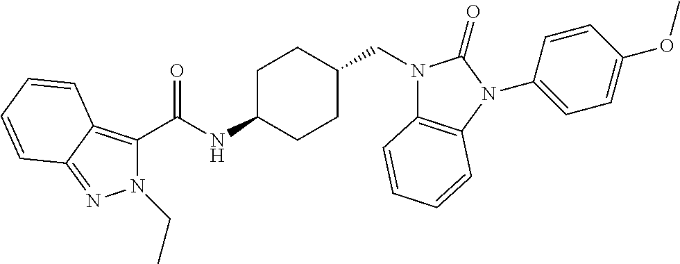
N1(CC)C(C(NC2CCC(CN3C4=C(N(C5=CC=C(OC)C=C5)C3=O)C=CC=C4)CC2)=O)=C2C(=N1)C=CC=C2
